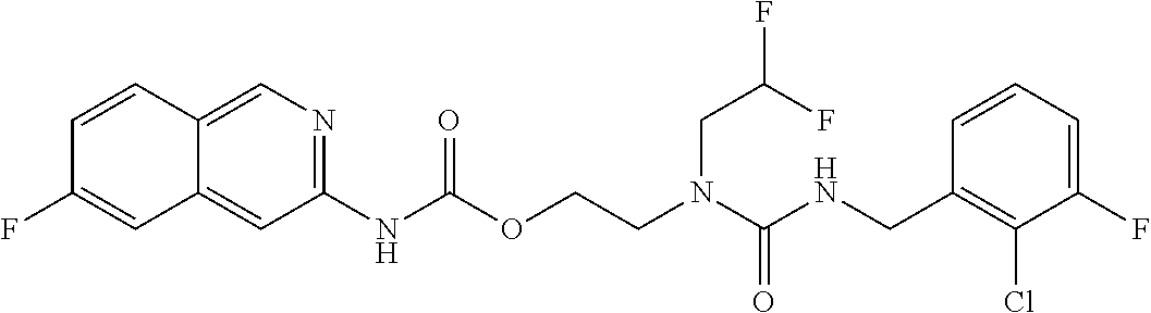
C1=CC(CNC(N(CCOC(NC2=NC=C3C(=C2)C=C(F)C=C3)=O)CC(F)F)=O)=C(Cl)C(F)=C1
